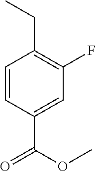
C1=CC(C(=O)OC)=CC(F)=C1CC
